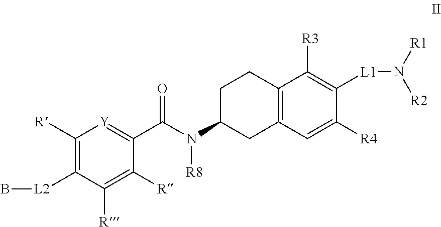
C12=C(C=C([R4])C([L1]N([R1])[R2])=C1[R3])CC(N(C(C1=[Y]C([R])=C([L2]B)C([R])=C1[R])=O)[R8])CC2
